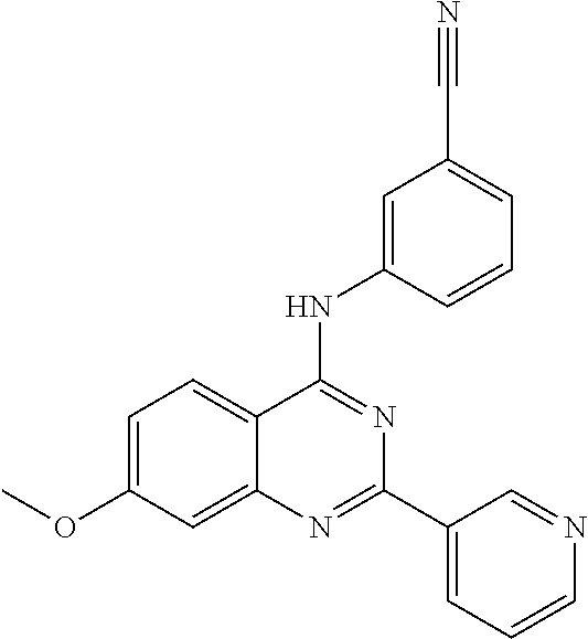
C1=C(OC)C=C2C(=C1)C(NC1=CC(C#N)=CC=C1)=NC(C1=CC=CN=C1)=N2
